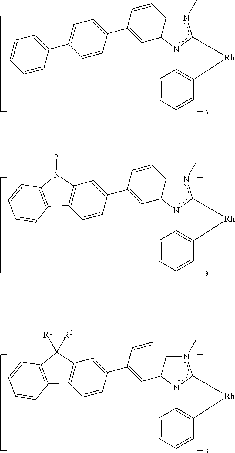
C1=CC(C2=CC=C(C3=CC4C(C=C3)N(C)C3N4C4=C(C=CC=C4)[Rh]C3)C=C2)=CC=C1.C12=C(C=C(C3=CC4C(C=C3)N(C)C3N4C4=C(C=CC=C4)[Rh]C3)C=C1)N([R])C1=C2C=CC=C1.C12=C(C=C(C3=CC4C(C=C3)N(C)C3N4C4=C(C=CC=C4)[Rh]C3)C=C1)C([R1])([R2])C1=C2C=CC=C1
